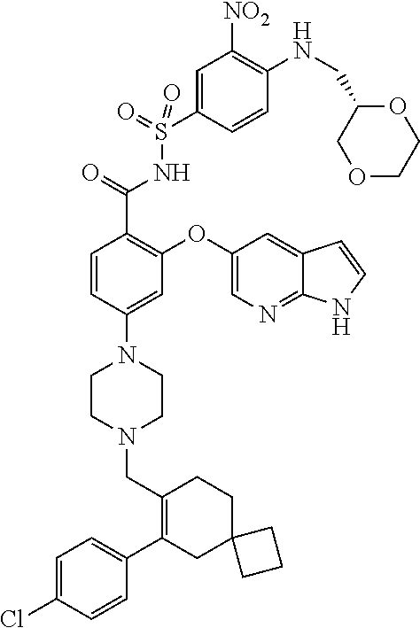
C1=C(Cl)C=CC(C2=C(CN3CCN(C4=CC(OC5=CN=C6C(=C5)C=CN6)=C(C(=O)NS(C5=CC([NO2])=C(NCC6COCCO6)C=C5)(=O)=O)C=C4)CC3)CCC3(C2)CCC3)=C1
